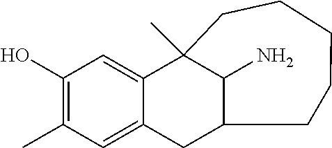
C1(O)=C(C)C=C2C(=C1)C1(C)C(N)C(C2)CCCCC1
